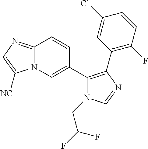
N12C(=NC=C1[NC])C=CC(C1=C(C3=C(F)C=CC(Cl)=C3)N=CN1CC(F)F)=C2
